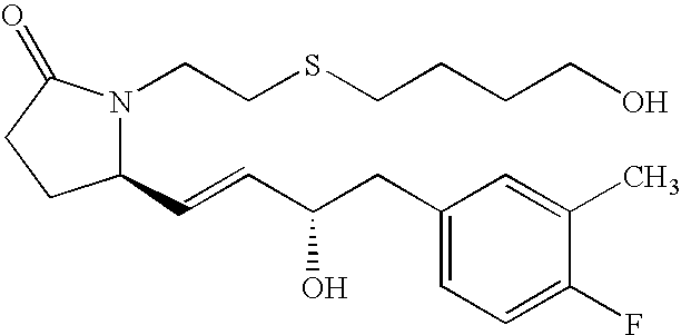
C1(C=CC(CC2=CC=C(F)C(C)=C2)O)N(CCSCCCCO)C(=O)CC1
